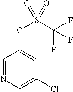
C1=NC=C(Cl)C=C1OS(=O)(C(F)(F)F)=O
